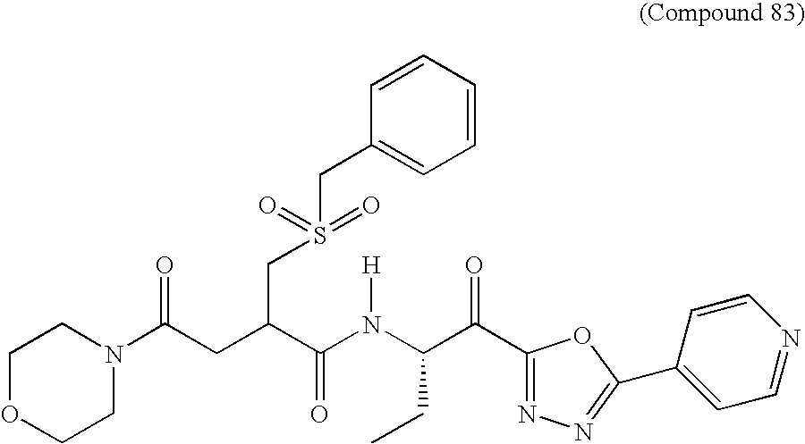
C(CC(C(N(C(C(=O)C1=NN=C(C2=CC=NC=C2)O1)CC)[H])=O)CS(CC1=CC=CC=C1)(=O)=O)(=O)N1CCOCC1
